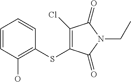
C1=CC(O)=C(SC2=C(Cl)C(=O)N(CC)C2=O)C=C1
